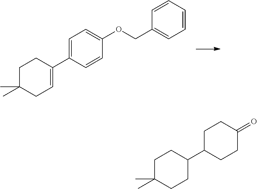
C1=C(C2=CCC(C)(C)CC2)C=CC(OCC2=CC=CC=C2)=C1.C1(C2CCC(C)(C)CC2)CCC(=O)CC1
